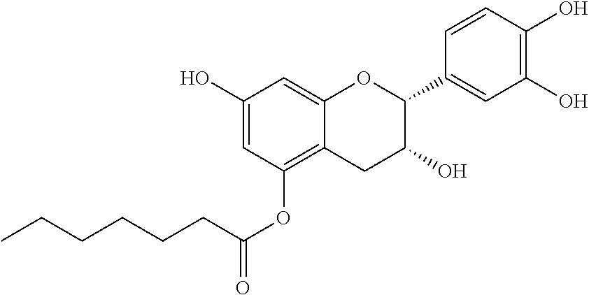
C1=C(O)C=C2C(=C1OC(CCCCCC)=O)CC(O)C(C1=CC(O)=C(O)C=C1)O2
